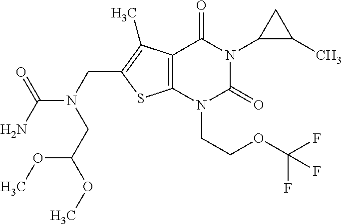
C12=C(N(CCOC(F)(F)F)C(=O)N(C3C(C)C3)C1=O)SC(CN(CC(OC)OC)C(=O)N)=C2C
